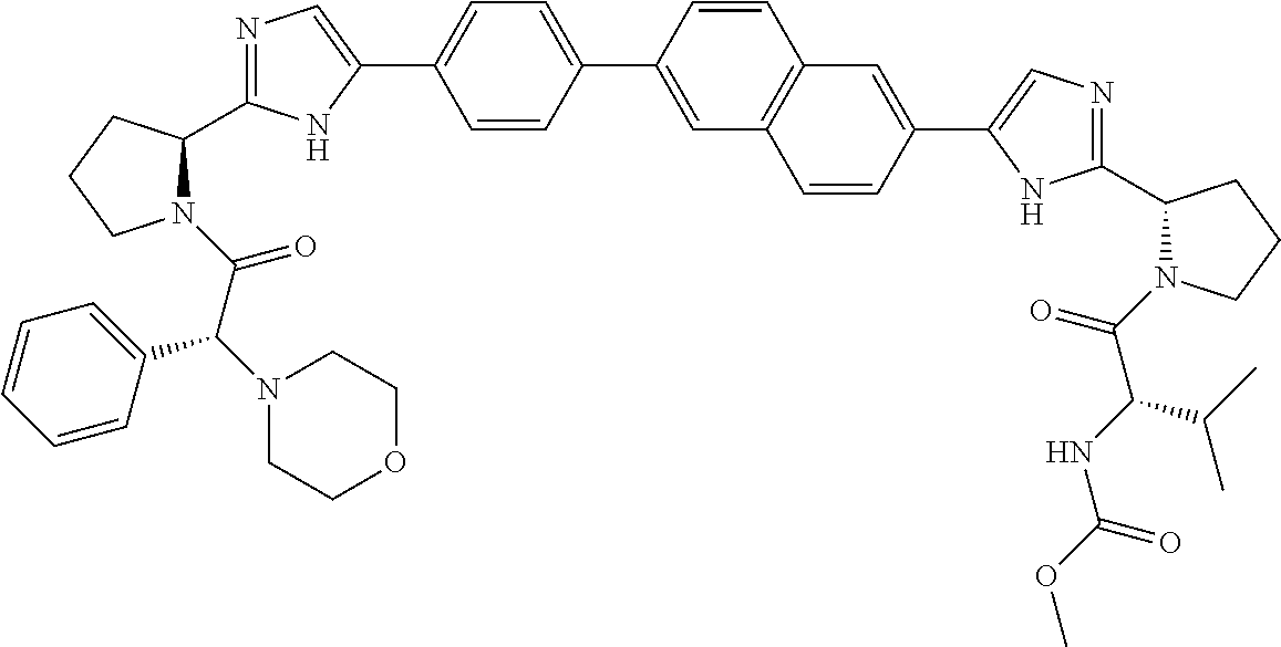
N1(C(=O)C(N2CCOCC2)C2=CC=CC=C2)C(C2=NC=C(C3=CC=C(C4=CC5=C(C=C4)C=C(C4=CN=C(C6N(C(=O)C(NC(OC)=O)C(C)C)CCC6)N4)C=C5)C=C3)N2)CCC1
